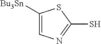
C1=C([Bu3Sn])SC(S)=N1
